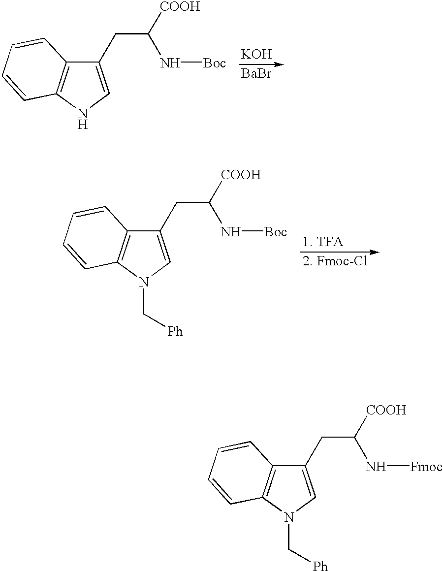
C1(CC([COOH])N[Fmoc])=CN(C[Ph])C2=C1C=CC=C2.C1(CC([COOH])N[Boc])=CNC2=C1C=CC=C2.[KOH].[BaBr].C1(CC([COOH])N[Boc])=CN(C[Ph])C2=C1C=CC=C2.[1. TFA].[2. Fmoc-Cl]
